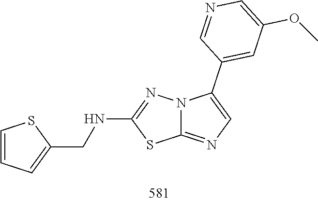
C1(NCC2=CC=CS2)=NN2C(=NC=C2C2=CC(OC)=CN=C2)S1
